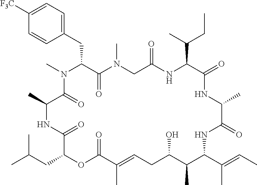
C1([F3C])=CC=C(CC2C(=O)N(C)CC(=O)NC(C(C)CC)C(=O)NC(C)C(=O)NC(C(C)=CC)C(C)C(O)CC=C(C)C(=O)OC(CC(C)C)C(=O)NC(C)C(=O)N2C)C=C1
